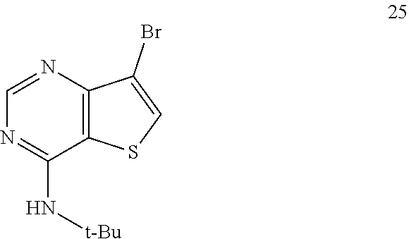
C1=NC2=C(C(N[t-Bu])=N1)SC=C2Br
